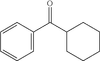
C1(C(C2=CC=CC=C2)=O)CCCCC1
